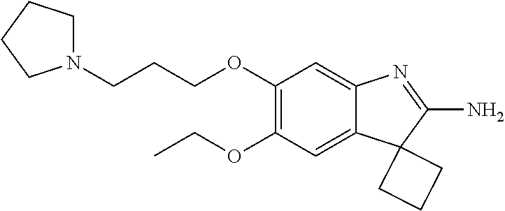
C1(OCC)=C(OCCCN2CCCC2)C=C2C(=C1)C1(C(N)=N2)CCC1
